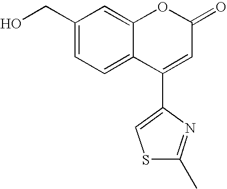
C1(CO)=CC=C2C(=C1)OC(=O)C=C2C1=CSC(C)=N1
